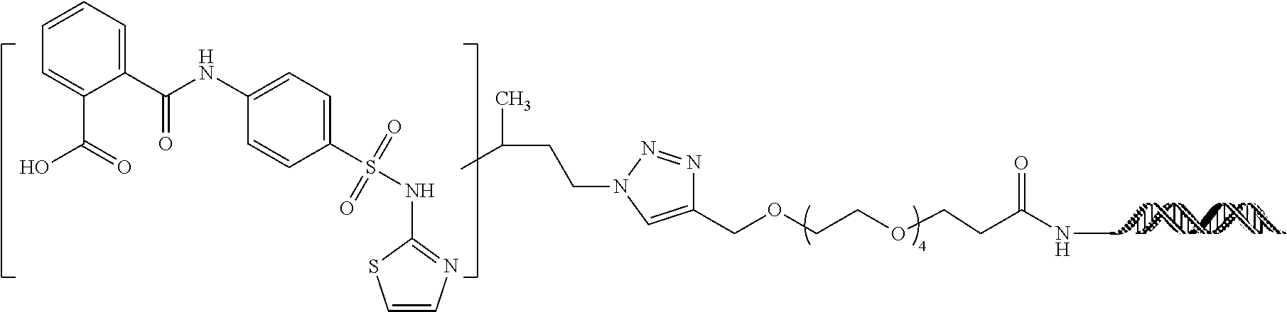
C1(COCCOCCC(NC)=O)=CN(CCC(C)C)N=N1.C1(S(NC2=NC=CS2)(=O)=O)=CC=C(NC(C2=CC=CC=C2C(O)=O)=O)C=C1
